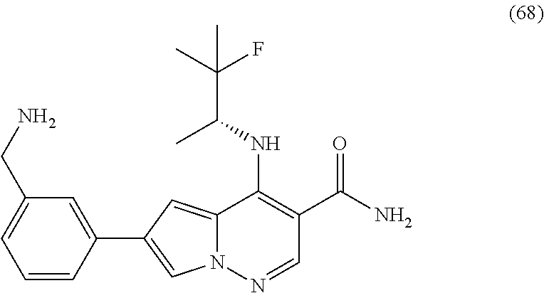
C12=CC(C3=CC(CN)=CC=C3)=CN1N=CC(C(N)=O)=C2NC(C(C)(F)C)C
